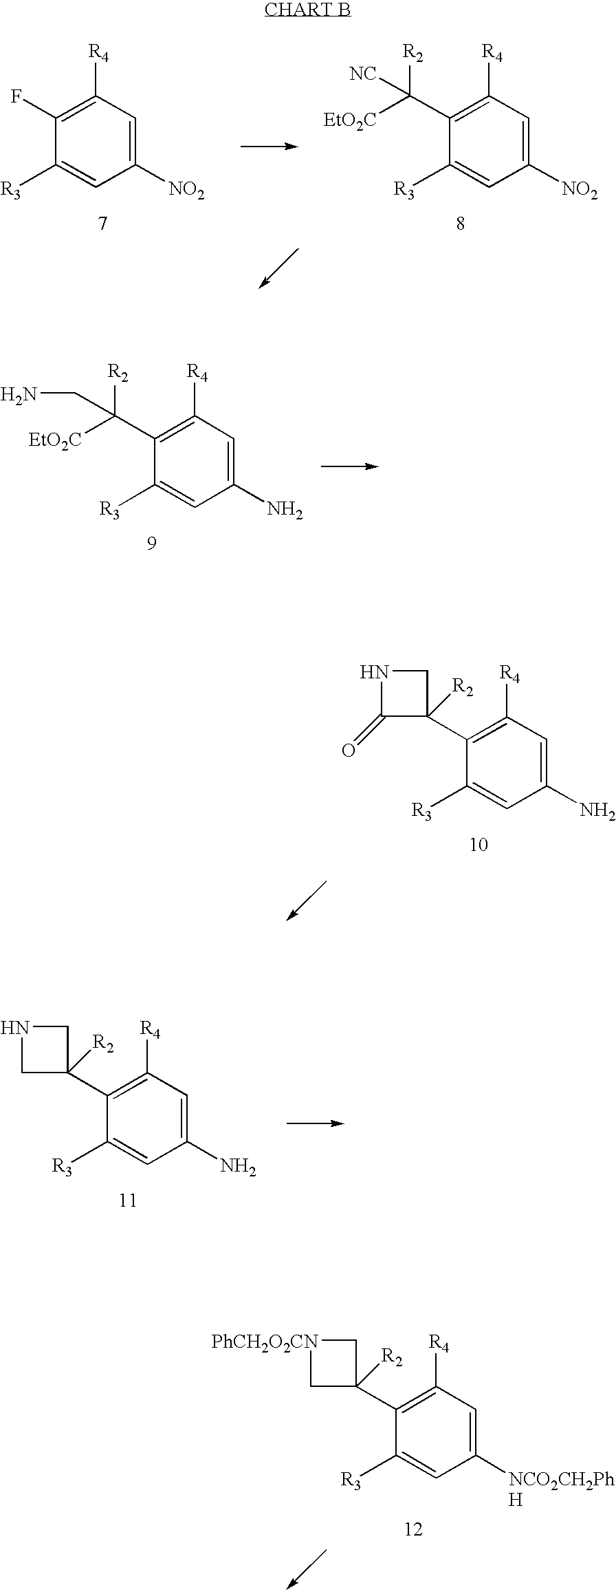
C1([NO2])=CC([R4])=C(C([R2])([NC])[EtO2C])C([R3])=C1.C1([NO2])=CC([R4])=C(F)C([R3])=C1.C1(N)=CC([R4])=C(C([R2])(CN)[EtO2C])C([R3])=C1.C1(N)=CC([R4])=C(C2([R2])C(=O)NC2)C([R3])=C1.C1(N)=CC([R4])=C(C2([R2])CNC2)C([R3])=C1.C1([NCO2CH2PhH])=CC([R4])=C(C2([R2])C[PhCH2O2CN]C2)C([R3])=C1
